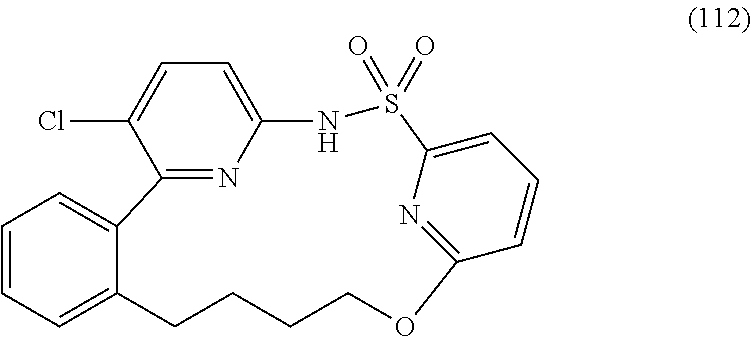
C1=CC=C2C(=C1)C1=NC(=CC=C1Cl)NS(=O)(=O)C1=CC=CC(=N1)OCCCC2
